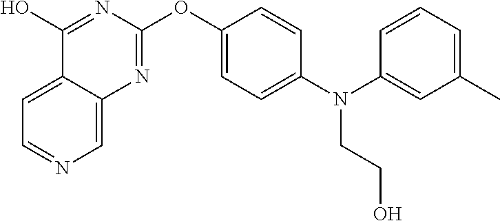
C1=C2C(=CN=C1)N=C(OC1=CC=C(N(C3=CC(C)=CC=C3)CCO)C=C1)N=C2O
